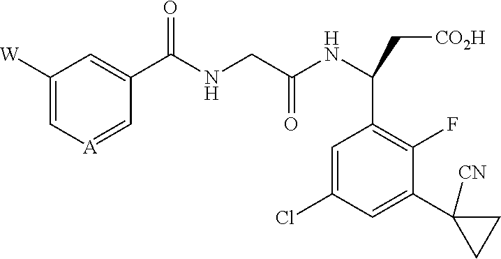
C1([W])=C[A]=CC(C(NCC(NC(C[CO2H])C2=C(F)C(C3([CN])CC3)=CC(Cl)=C2)=O)=O)=C1
